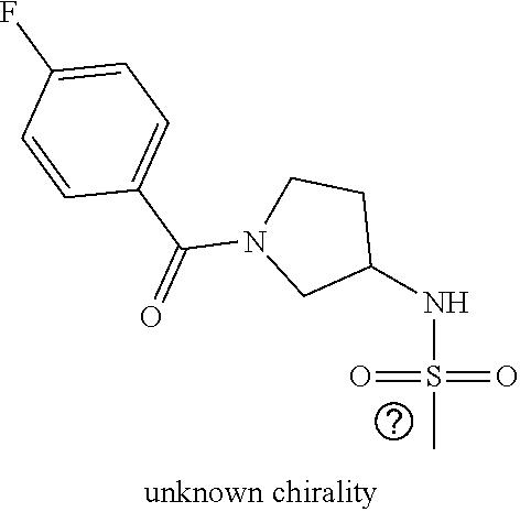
N(S(C)(=O)=O)C1CCN(C(C2=CC=C(F)C=C2)=O)C1
